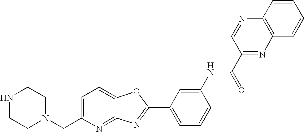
C12=NC(CN3CCNCC3)=CC=C1OC(C1=CC=CC(NC(C3=NC4=C(N=C3)C=CC=C4)=O)=C1)=N2
